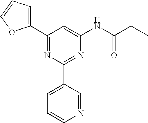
C1(C2=CC=CO2)=NC(C2=CC=CN=C2)=NC(NC(CC)=O)=C1
